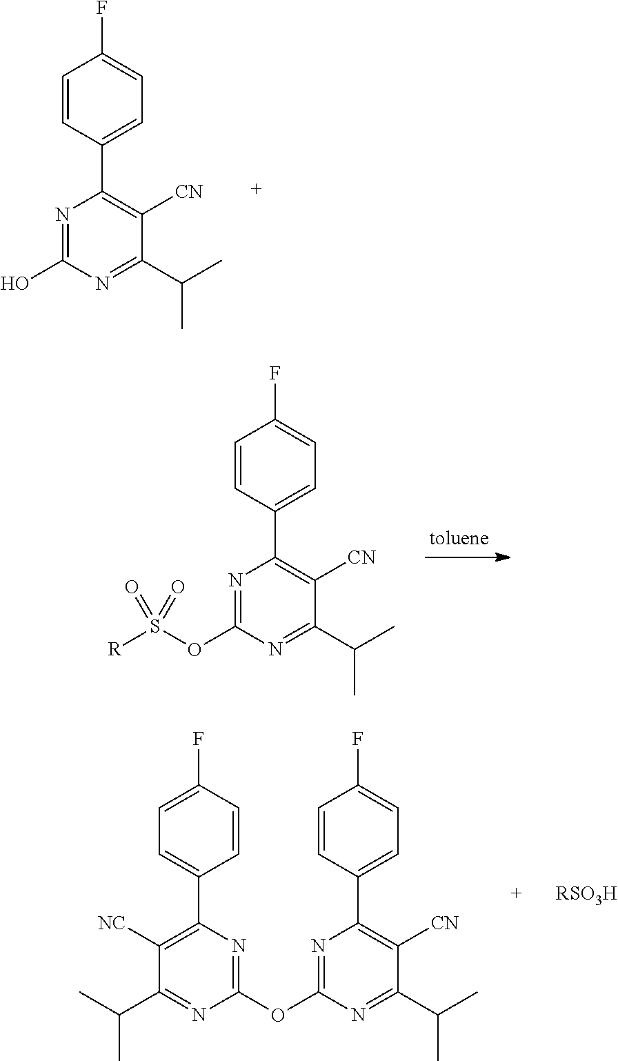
C1=CC(C2=C([CN])C(C(C)C)=NC(O)=N2)=CC=C1F.C1=CC(C2=C([CN])C(C(C)C)=NC(OS(=O)(=O)[R])=N2)=CC=C1F.C1=CC(C2=C([CN])C(C(C)C)=NC(OC3=NC(C4=CC=C(F)C=C4)=C([NC])C(C(C)C)=N3)=N2)=CC=C1F.[RSO3H]
